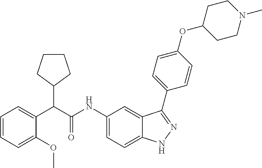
C1=CC=C(OC)C(C(C(NC2=CC=C3C(=C2)C(C2=CC=C(OC4CCN(C)CC4)C=C2)=NN3)=O)C2CCCC2)=C1
